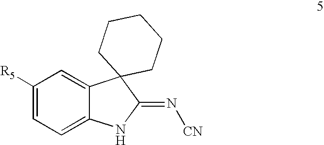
C1([R5])=CC=C2C(=C1)C1(C(=N[CN])N2)CCCCC1
